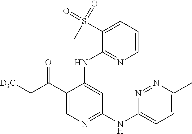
C1(C(C[D3C])=O)=CN=C(NC2=CC=C(C)N=N2)C=C1NC1=NC=CC=C1S(=O)(=O)C
